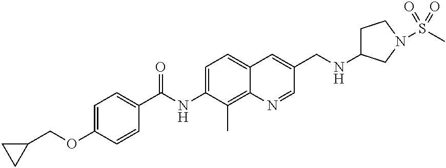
C(OC1=CC=C(C(NC2=CC=C3C(=C2C)N=CC(CNC2CCN(S(C)(=O)=O)C2)=C3)=O)C=C1)C1CC1
